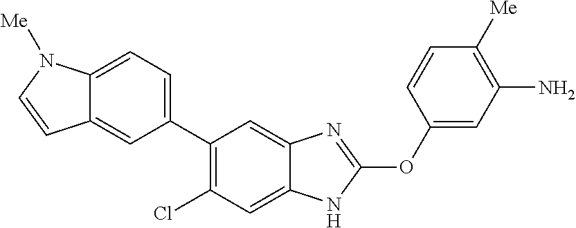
C1(C2=C(Cl)C=C3C(=C2)N=C(OC2=CC(N)=C([Me])C=C2)N3)=CC=C2C(=C1)C=CN2[Me]
